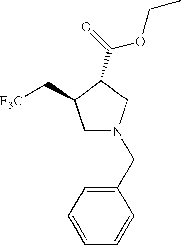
C1N(CC2=CC=CC=C2)CC(C(=O)OCC)C1C[F3C]
